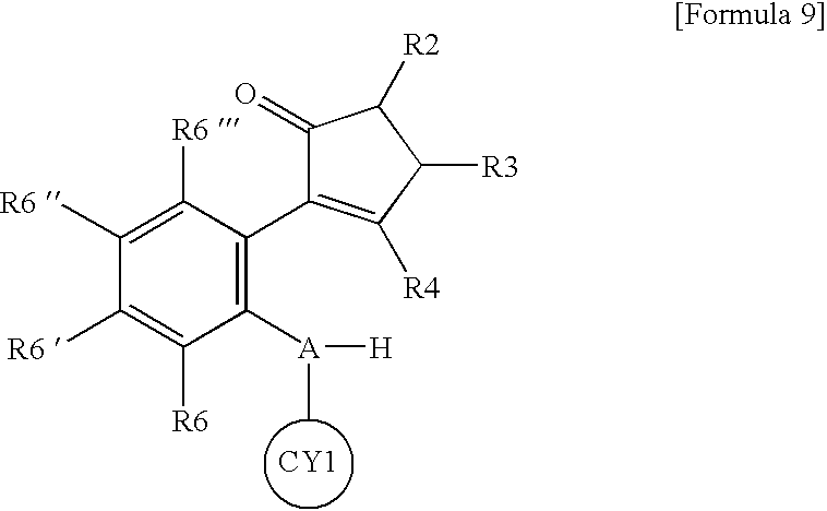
C1([R6])=C([R6])C(C2=C([R4])C([R3])C([R2])C2=O)=C([A]([H])C)C([R6])=C1[R6].[CY1]
